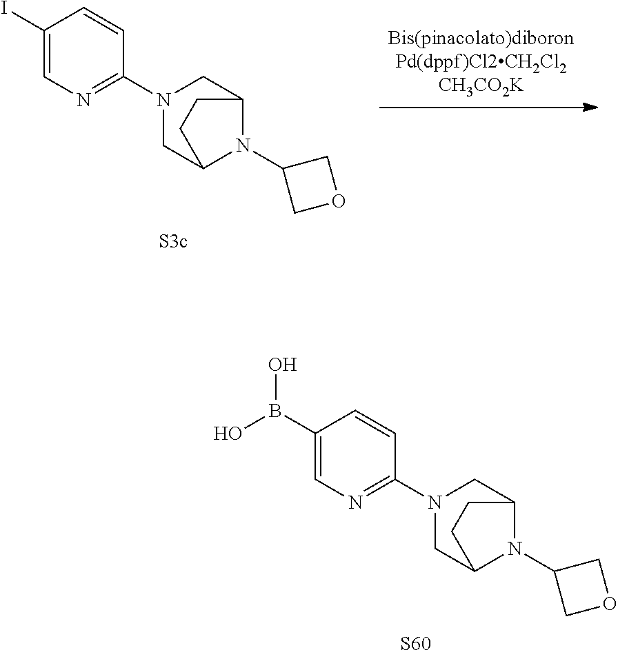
C1(B(O)O)=CN=C(N2CC3N(C4COC4)C(C2)CC3)C=C1.[S60].C1(I)=CN=C(N2CC3N(C4COC4)C(C2)CC3)C=C1.[S3c]
